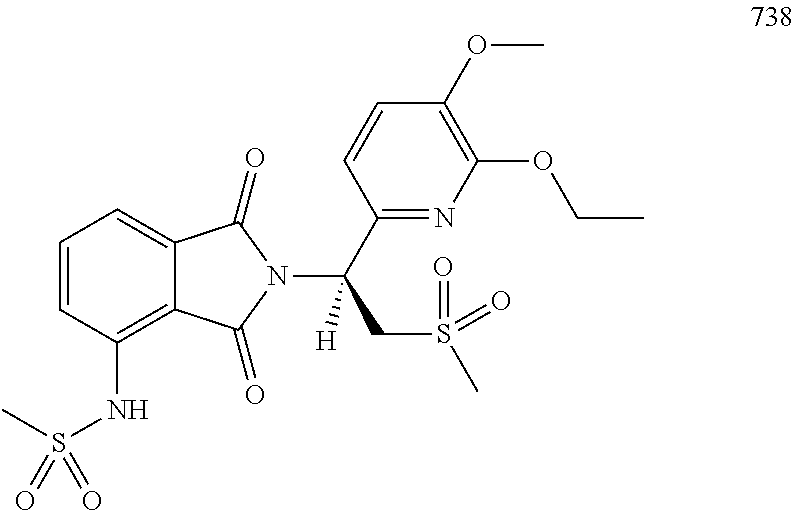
C1=CC(NS(C)(=O)=O)=C2C(=C1)C(=O)N(C(C1=NC(OCC)=C(OC)C=C1)(CS(C)(=O)=O)[H])C2=O
